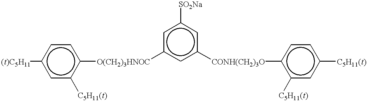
c1c([C5H11(t)])c([O(CH2)3HNOC]c2cc([CONH(CH2)3O]c3c([C5H11(t)])cc([C5H11(t)])cc3)cc([SO2Na])c2)ccc1[(t)C5H11]
